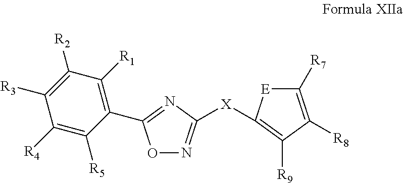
O1N=C([X]C2=C([R9])C([R8])=C([R7])[E]2)N=C1C1=C([R1])C([R2])=C([R3])C([R4])=C1[R5]
